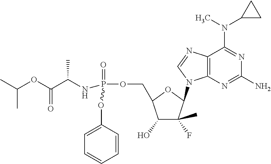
C12=C(N=C(N)N=C1N(C1CC1)C)N(C1C(F)(C)C(O)C(COP(=O)(NC(C(OC(C)C)=O)C)OC3=CC=CC=C3)O1)C=N2
